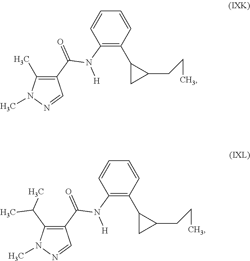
C1(C(=O)N(C2=C(C3CC3CCC)C=CC=C2)[H])=C(C)N(C)N=C1.C1(C(=O)N(C2=C(C3CC3CCC)C=CC=C2)[H])=C(C(C)C)N(C)N=C1
